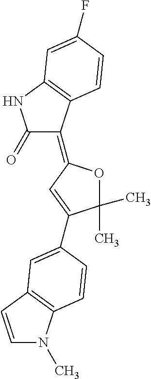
C1(C)(C)OC(=C2C(=O)NC3=C2C=CC(F)=C3)C=C1C1=CC2=C(N(C)C=C2)C=C1
